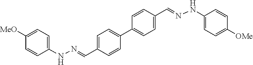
C1(NN=CC2=CC=C(C3=CC=C(C=NNC4=CC=C([OMe])C=C4)C=C3)C=C2)=CC=C([MeO])C=C1
